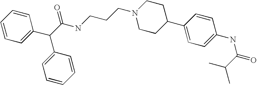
C1=CC=C(C(C(=O)NCCCN2CCC(C3=CC=C(NC(C(C)C)=O)C=C3)CC2)C2=CC=CC=C2)C=C1
